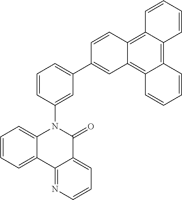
C1=CC2=C3C(=C4C(=C2C=C1C1=CC=CC(N2C5=CC=CC=C5C5=NC=CC=C5C2=O)=C1)C=CC=C4)C=CC=C3
